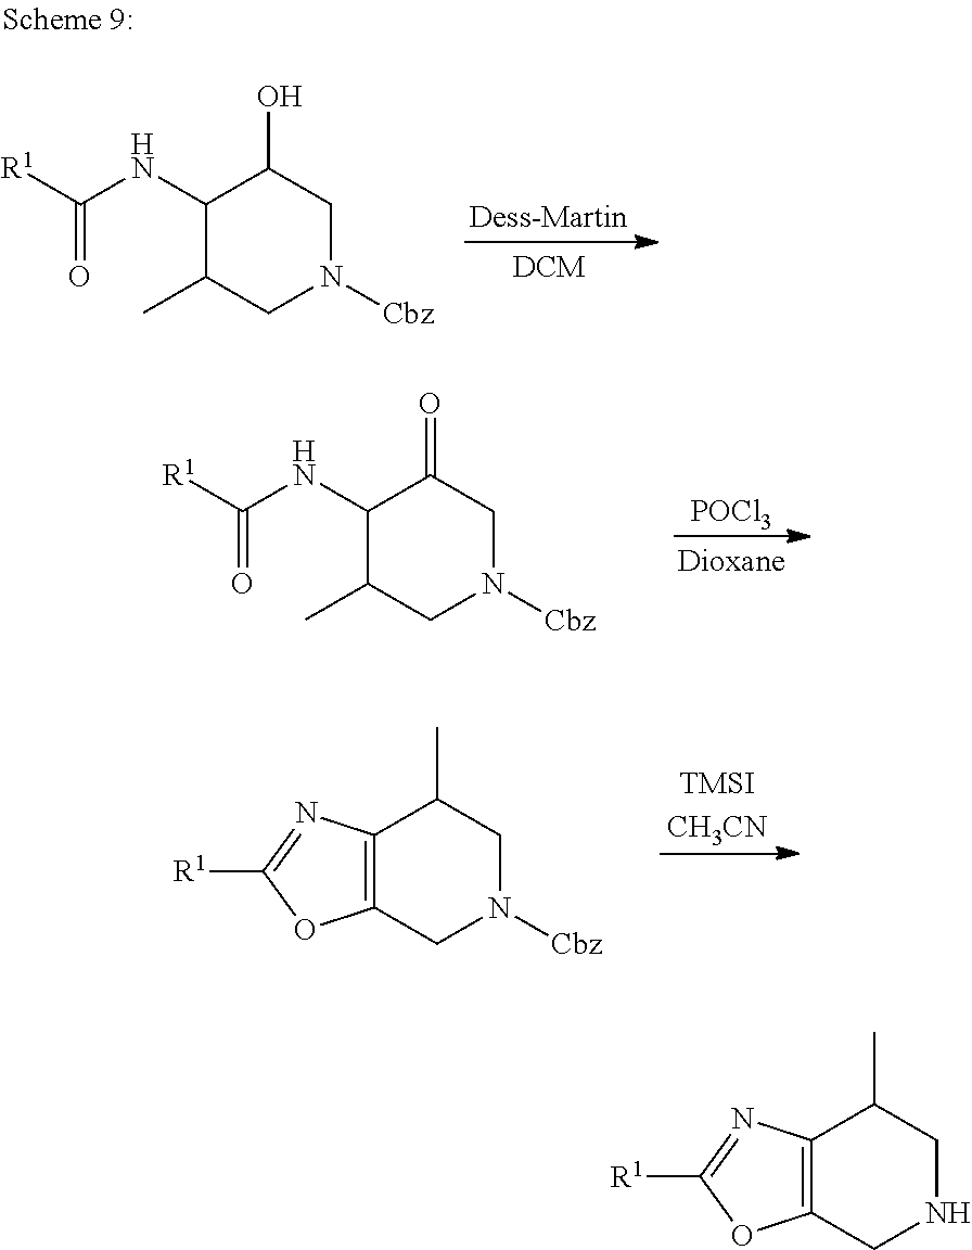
C12=C(CNCC1C)OC([R1])=N2.C1(NC([R1])=O)C(C)CN([Cbz])CC1O.[POCl3].C1(NC([R1])=O)C(C)CN([Cbz])CC1=O.[TMSICH3CN].C12=C(CN([Cbz])CC1C)OC([R1])=N2
